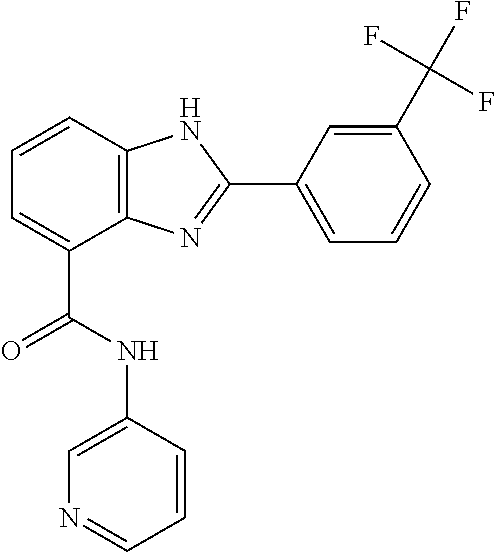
C1=CC2=C(C(C(NC3=CN=CC=C3)=O)=C1)N=C(C1=CC=CC(C(F)(F)F)=C1)N2
